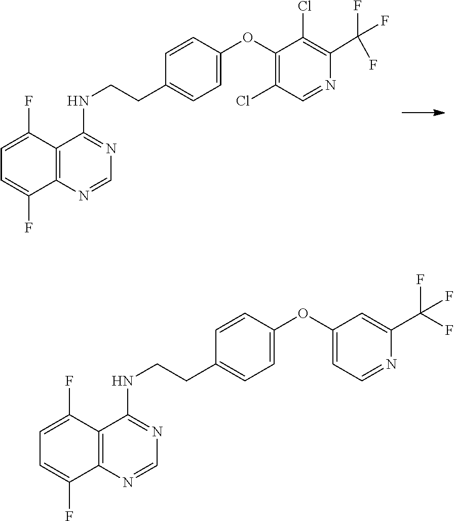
C1=C(F)C2=C(C(F)=C1)N=CN=C2NCCC1=CC=C(OC2=C(Cl)C=NC(C(F)(F)F)=C2Cl)C=C1.C1=C(F)C2=C(C(F)=C1)N=CN=C2NCCC1=CC=C(OC2=CC=NC(C(F)(F)F)=C2)C=C1
